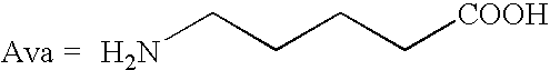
[ H2N]CCCC[COOH]
